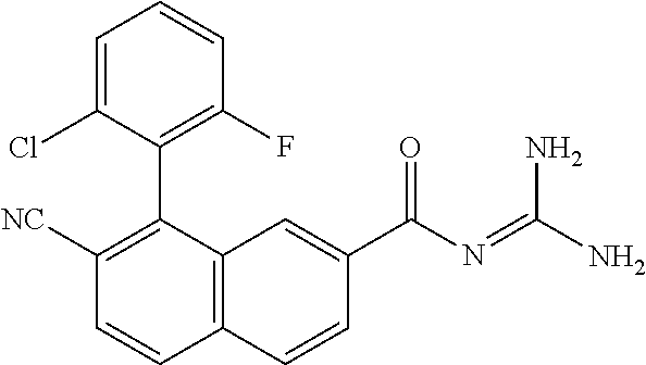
C1([NC])=C(C2=C(F)C=CC=C2Cl)C2=C(C=C1)C=CC(C(N=C(N)N)=O)=C2
